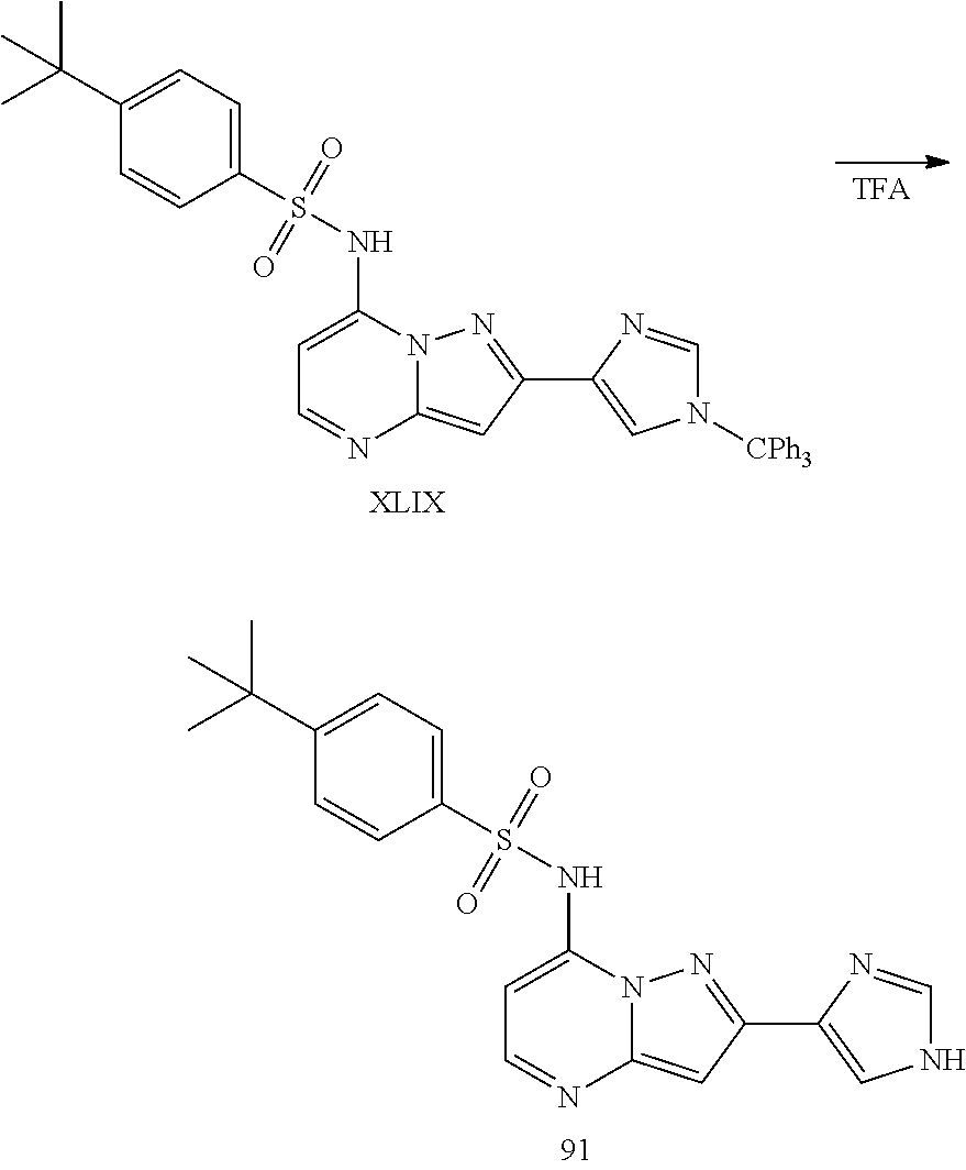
C1=C(NS(C2=CC=C(C(C)(C)C)C=C2)(=O)=O)N2C(=CC(C3=CNC=N3)=N2)N=C1.C1=C(NS(C2=CC=C(C(C)(C)C)C=C2)(=O)=O)N2C(=CC(C3=CN([CPh3])C=N3)=N2)N=C1
